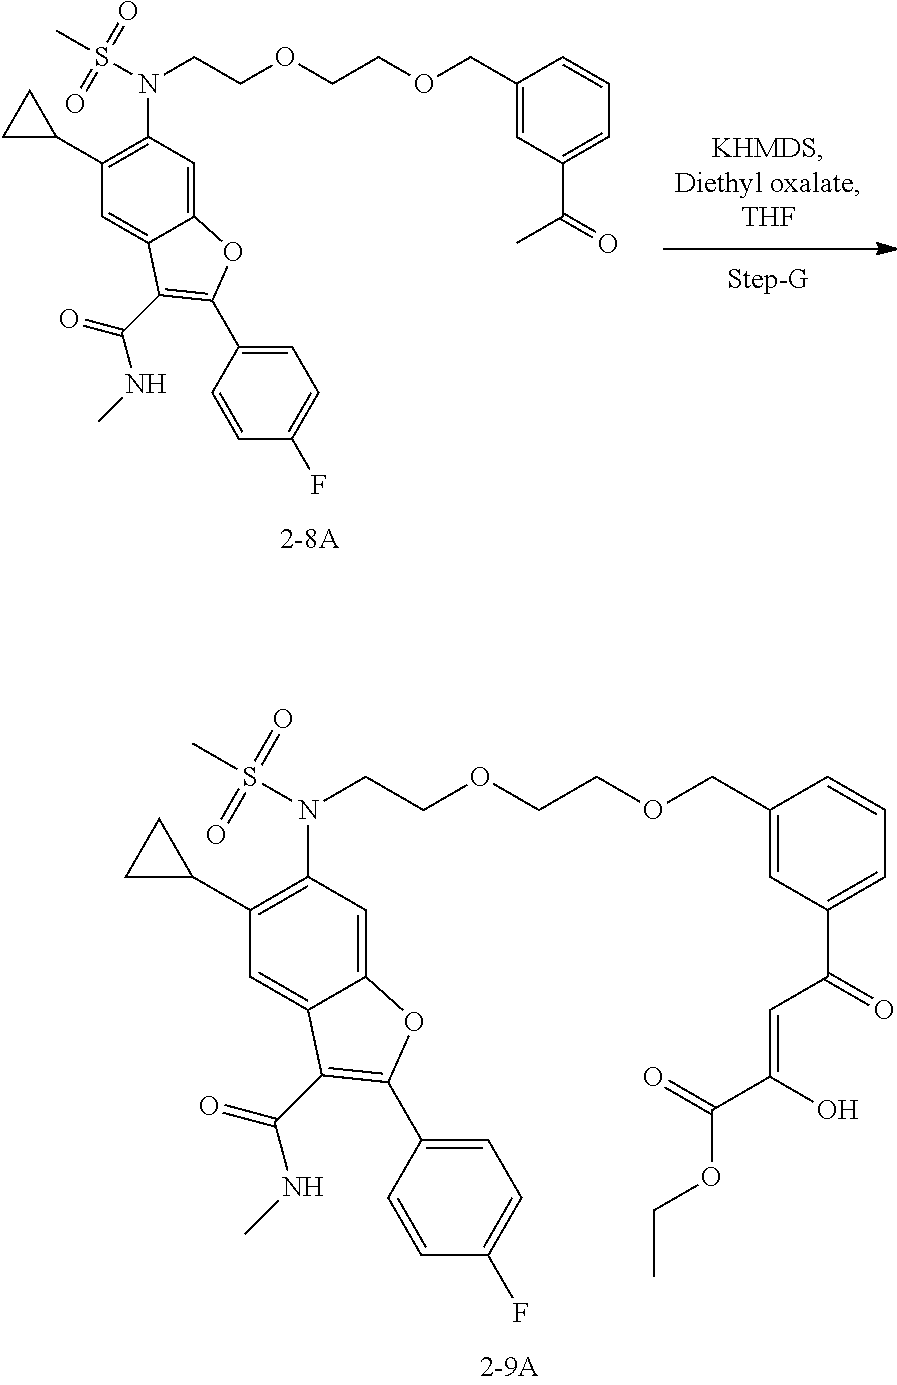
C(C1=CC(C(=O)C=C(C(OCC)=O)O)=CC=C1)OCCOCCN(S(C)(=O)=O)C1=C(C2CC2)C=C2C(=C1)OC(C1=CC=C(F)C=C1)=C2C(=O)NC.C(C1=CC(C(=O)C)=CC=C1)OCCOCCN(S(C)(=O)=O)C1=C(C2CC2)C=C2C(=C1)OC(C1=CC=C(F)C=C1)=C2C(=O)NC
